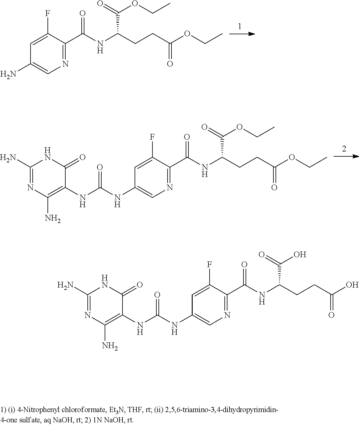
C1=C(F)C(C(NC(CCC(OCC)=O)C(=O)OCC)=O)=NC=C1N.C1=C(F)C(C(NC(CCC(OCC)=O)C(=O)OCC)=O)=NC=C1NC(=O)NC1=C(N)N=C(N)NC1=O.C1=C(F)C(C(NC(CCC(O)=O)C(=O)O)=O)=NC=C1NC(=O)NC1=C(N)N=C(N)NC1=O
